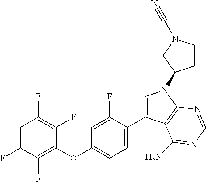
C1(OC2=CC=C(C3=CN(C4CCN(C#N)C4)C4=C3C(N)=NC=N4)C(F)=C2)=C(F)C(F)=CC(F)=C1F
